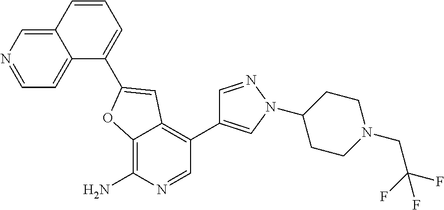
C12=CN=CC=C1C(C1=CC3=C(C4=CN(C5CCN(CC(F)(F)F)CC5)N=C4)C=NC(N)=C3O1)=CC=C2
